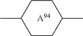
C1CC(C)CCC1C.[A94]
